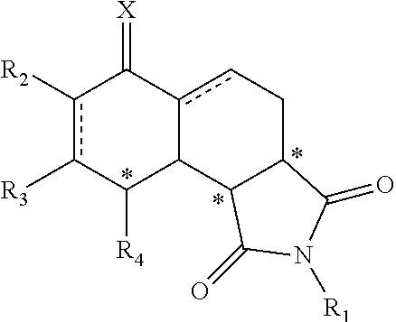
c1([R2])c([R3])C([R4])C2c(cCC3C2C(=O)N([R1])C3=O)C1=[X]
